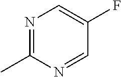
N1=C(C)N=CC(F)=C1
